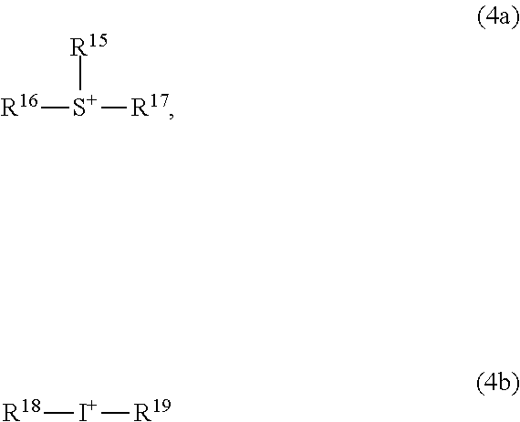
[S+]([R16])([R17])[R15].[I+]([R18])[R19]
